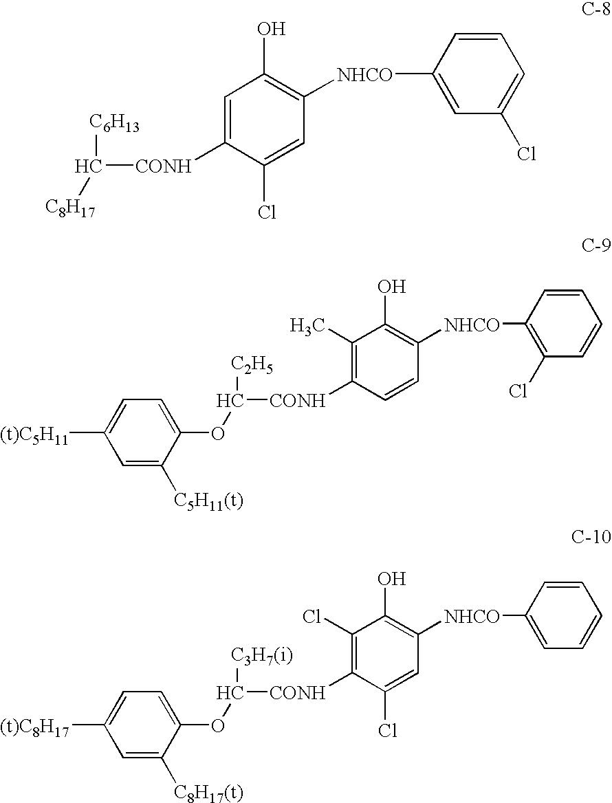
C([CONH]C1=C(Cl)C(O)=C([NHCO]C2=CC=CC=C2)C=C1Cl)(OC1=CC=C([(t)C8H17])C=C1[C8H17(t)])[C3H7(i)].C([CONH]C1=CC(O)=C([NHCO]C2=CC(Cl)=CC=C2)C=C1Cl)([C8H17])[C6H13].C([CONH]C1=C(C)C(O)=C([NHCO]C2=C(Cl)C=CC=C2)C=C1)(OC1=CC=C([(t)C5H11])C=C1[C5H11(t)])[C2H5]
